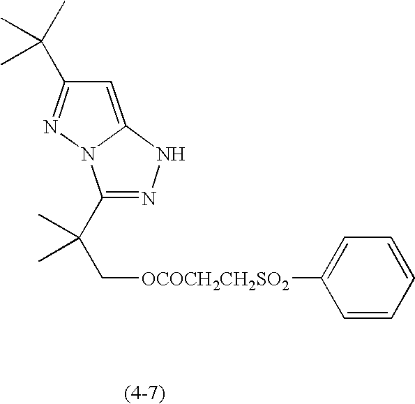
C1(C(C[OCOCH2CH2SO2]C2=CC=CC=C2)(C)C)=NNC2=CC(C(C)(C)C)=NN12
